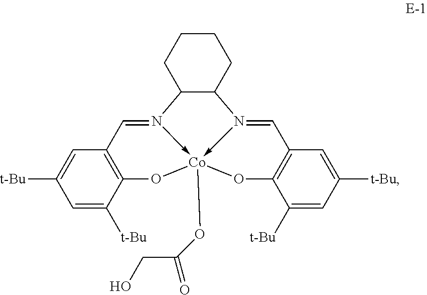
C12C(CCCC1)N1->[Co]3(OC(=O)CO)(-N2=CC2=C(O3)C([t-Bu])=CC([t-Bu])=C2)OC2=C(C=1)C=C([t-Bu])C=C2[t-Bu]
